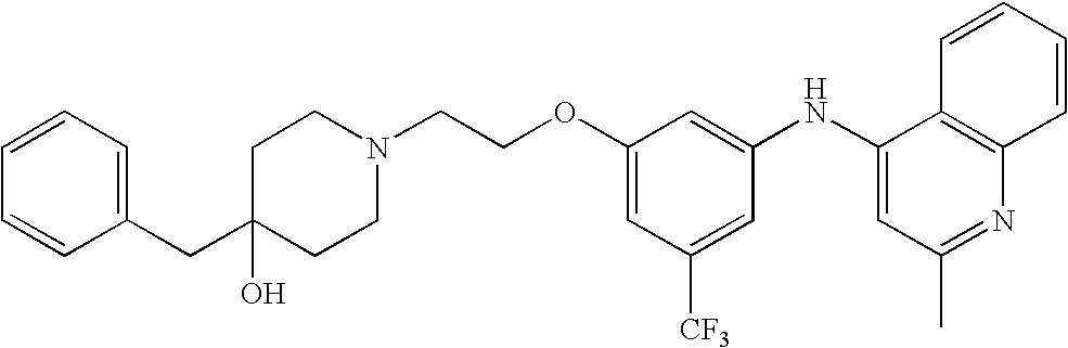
N1(CCOC2=CC([CF3])=CC(NC3=CC(C)=NC4=C3C=CC=C4)=C2)CCC(CC2=CC=CC=C2)(O)CC1
